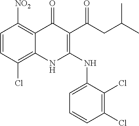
C1=CC(Cl)=C2C(=C1[NO2])C(=O)C(C(CC(C)C)=O)=C(NC1=CC=CC(Cl)=C1Cl)N2
